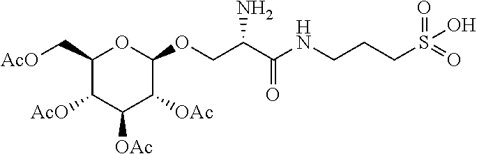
C1(C[AcO])C([AcO])C([OAc])C([OAc])C(OCC(C(NCCCS(=O)(=O)O)=O)N)O1
